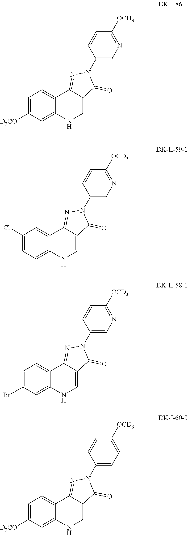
C1=C([D3CO])C=C2C(=C1)C1=NN(C3=CN=C([OCH3])C=C3)C(=O)C1=CN2.C1(Cl)=CC=C2C(=C1)C1=NN(C3=CN=C([OCD3])C=C3)C(=O)C1=CN2.C1=C(Br)C=C2C(=C1)C1=NN(C3=CN=C([OCD3])C=C3)C(=O)C1=CN2.C1=C([D3CO])C=C2C(=C1)C1=NN(C3=CC=C([OCD3])C=C3)C(=O)C1=CN2
